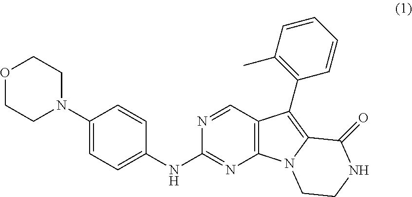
C1(N2CCOCC2)=CC=C(NC2=NC3=C(C=N2)C(C2=C(C)C=CC=C2)=C2N3CCNC2=O)C=C1
